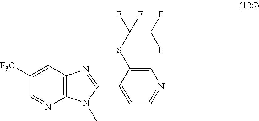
C12=C(C=C([F3C])C=N1)N=C(C1=CC=NC=C1SC(C(F)F)(F)F)N2C
